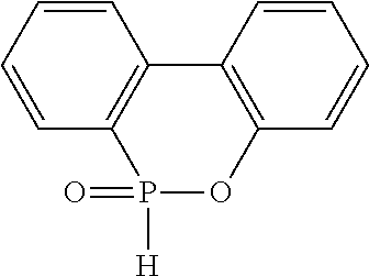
C1=CC=CC2=C1P(=O)([H])OC1=C2C=CC=C1
